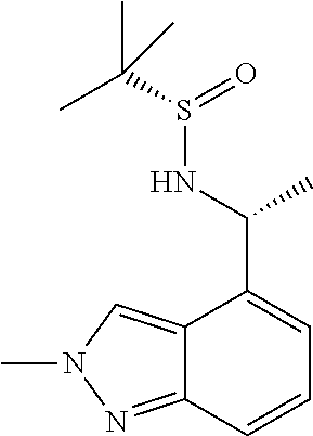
C12=NN(C)C=C1C(C(NS(=O)C(C)(C)C)C)=CC=C2
